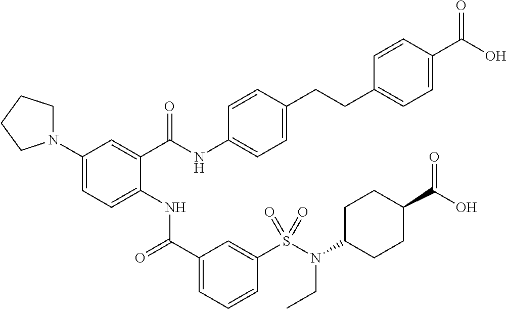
C1(N2CCCC2)=CC=C(NC(C2=CC=CC(S(N(CC)C3CCC(C(=O)O)CC3)(=O)=O)=C2)=O)C(C(NC2=CC=C(CCC3=CC=C(C(O)=O)C=C3)C=C2)=O)=C1
